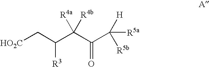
[HO2C]CC(C(C(C([H])([R5a])[R5b])=O)([R4b])[R4a])[R3]
